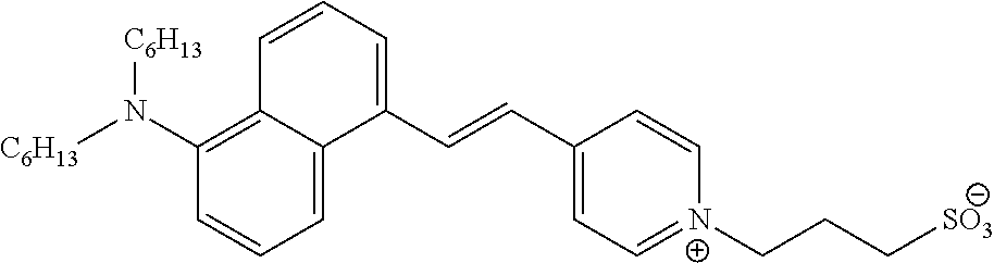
[C6H13]N(C1=C2C(=CC=C1)C(C=CC1=CC=[N+](CCC[SO3])C=C1)=CC=C2)[C6H13]
